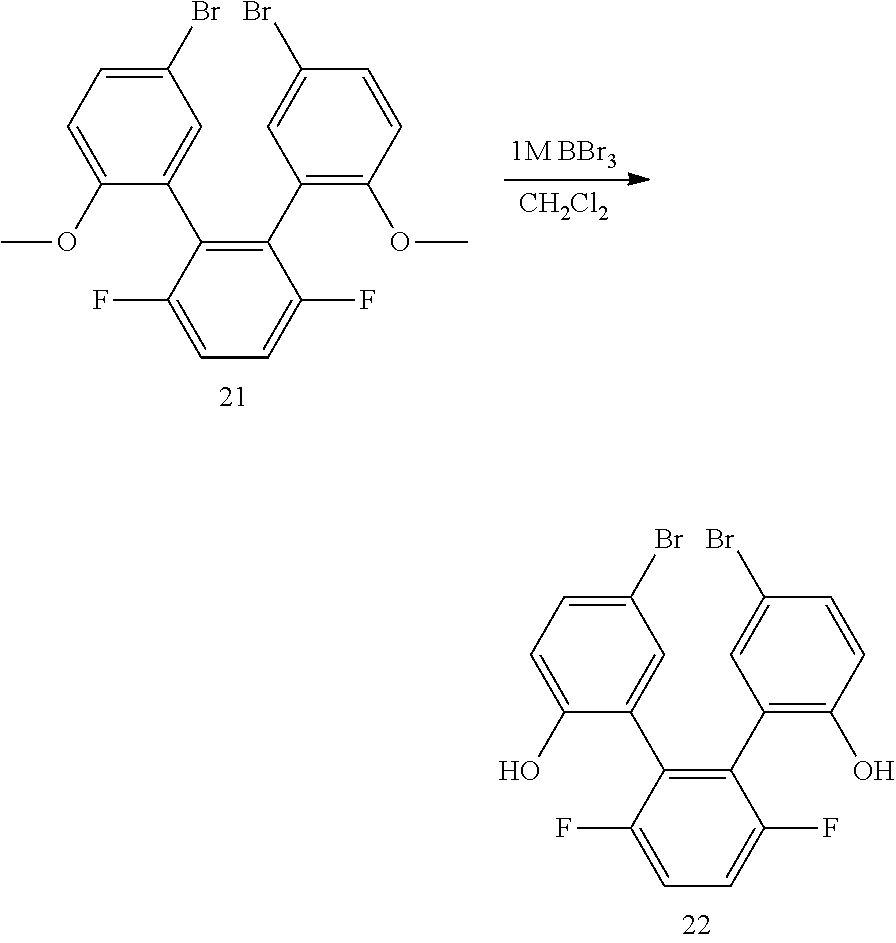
C1(C2=C(O)C=CC(Br)=C2)=C(C2=CC(Br)=CC=C2O)C(F)=CC=C1F.C1(C2=C(OC)C=CC(Br)=C2)=C(C2=CC(Br)=CC=C2OC)C(F)=CC=C1F.[1M BBr3].[CH2Cl2]
